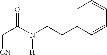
C(C(N(CCC1=CC=CC=C1)[H])=O)[CN]
